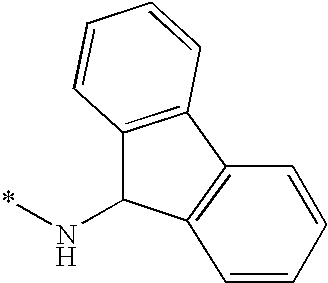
C1=CC=CC2=C1C1=C(C2N*)C=CC=C1
